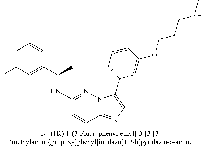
C1(NC(C2=CC(F)=CC=C2)C)=NN2C(=NC=C2C2=CC=CC(OCCCNC)=C2)C=C1
